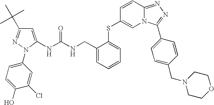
C1(N2N=C(C(C)(C)C)C=C2NC(NCC2=CC=CC=C2SC2=CN3C(=NN=C3C3=CC=C(CN4CCOCC4)C=C3)C=C2)=O)=CC=C(O)C(Cl)=C1
